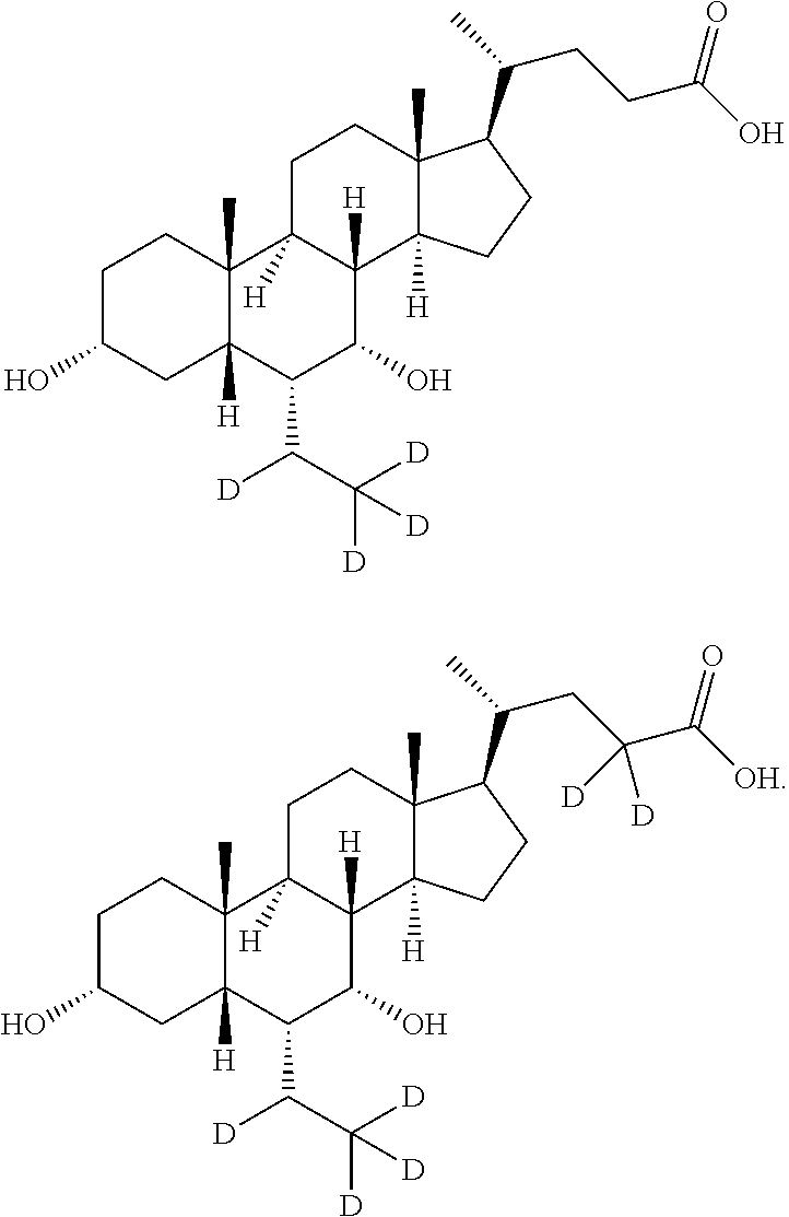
C1C(O)CC2([H])C(C)(C1)C1([H])C([H])(C(O)C2C([D])C([D])([D])[D])C2([H])C(C)(CC1)C(C(C)CCC(O)=O)CC2.C1C(O)CC2([H])C(C)(C1)C1([H])C([H])(C(O)C2C([D])C([D])([D])[D])C2([H])C(C)(CC1)C(C(C)CC(C([OH])=O)([D])[D])CC2
